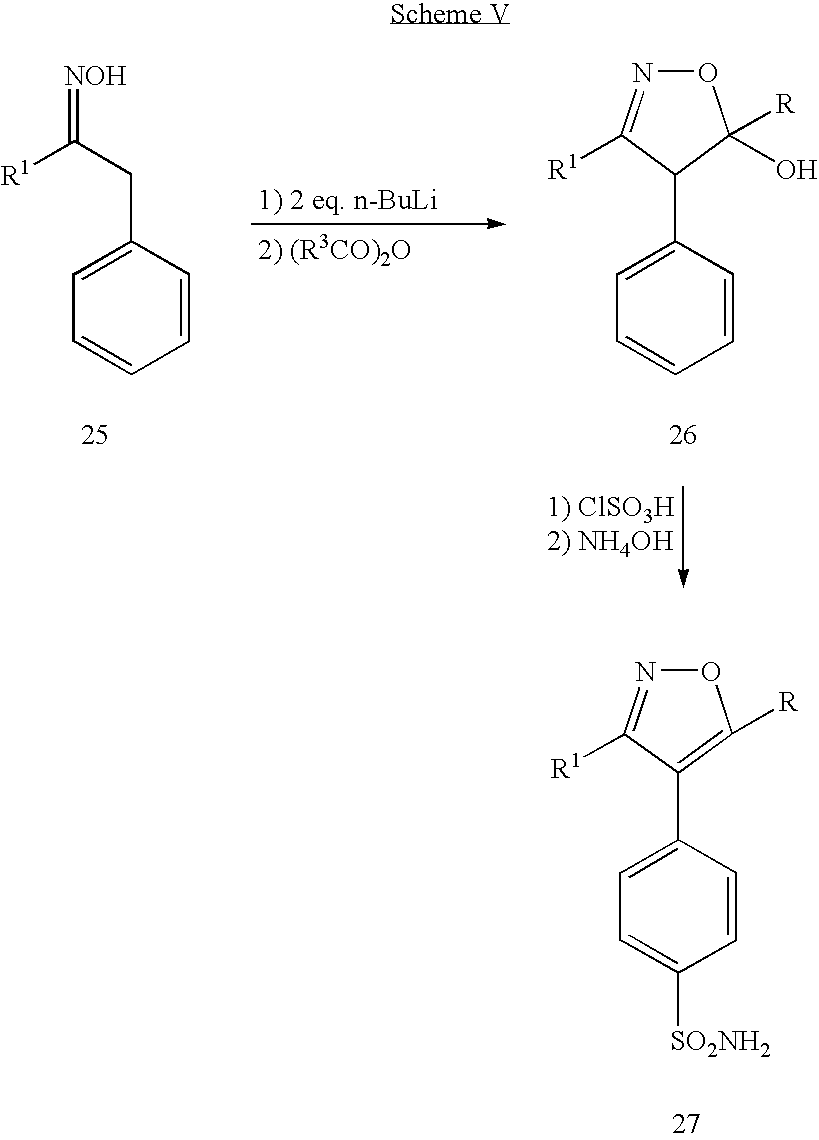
C1=CC(CC(=[NOH])[R1])=CC=C1.C1=CC(C2C([R])(O)ON=C2[R1])=CC=C1.C1=CC(C2=C([R])ON=C2[R1])=CC=C1[SO2NH2]
